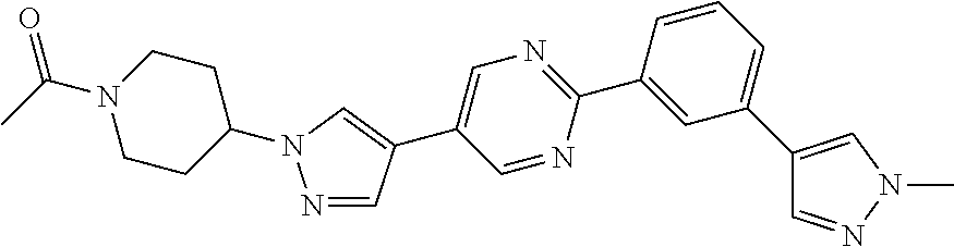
N1=CC(C2=CN=C(C3=CC(C4=CN(C)N=C4)=CC=C3)N=C2)=CN1C1CCN(C(C)=O)CC1
